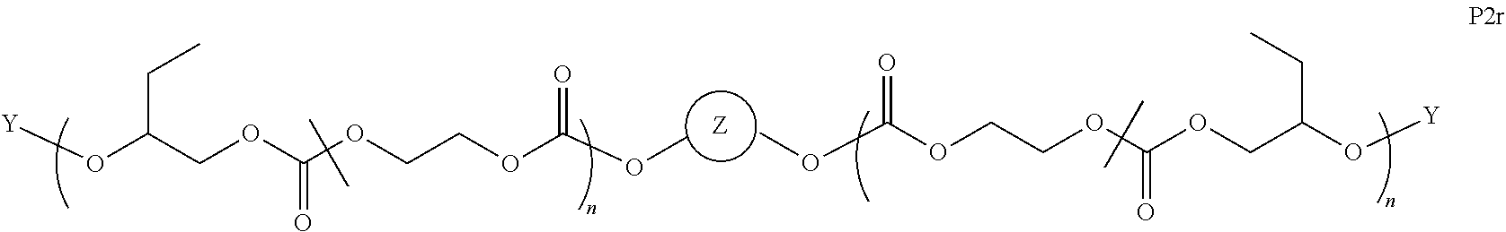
[Y]OC(COC(=O)OCCOC(OC)=O)CC.COC(=O)OCCOC(OCC(O[Y])CC)=O
